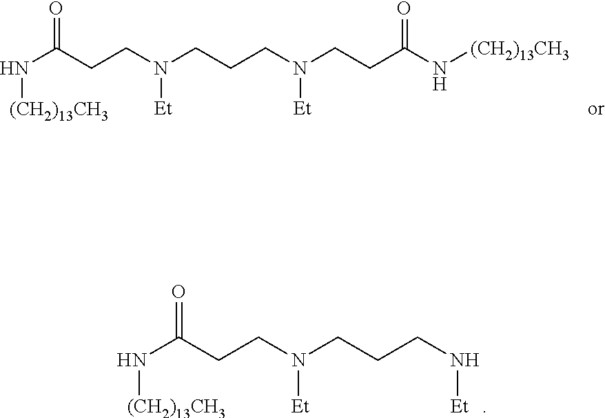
N([(CH2)13CH3])C(=O)CCN(CCCN[Et])[Et].N([(CH2)13CH3])C(=O)CCN(CCCN(CCC(N[(CH2)13CH3])=O)[Et])[Et]
